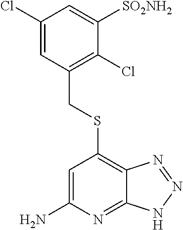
C1(Cl)=CC(CSC2=C3C(=NC(N)=C2)NN=N3)=C(Cl)C([SO2NH2])=C1
